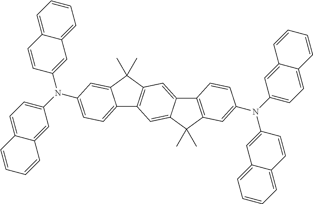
C12=CC=CC=C1C=CC(N(C1=CC=C3C(=C1)C=CC=C3)C1=CC=C3C4=C(C(C)(C)C3=C1)C=C1C(=C4)C(C)(C)C3=C1C=CC(N(C1=CC=C4C(=C1)C=CC=C4)C1=CC4=CC=CC=C4C=C1)=C3)=C2
